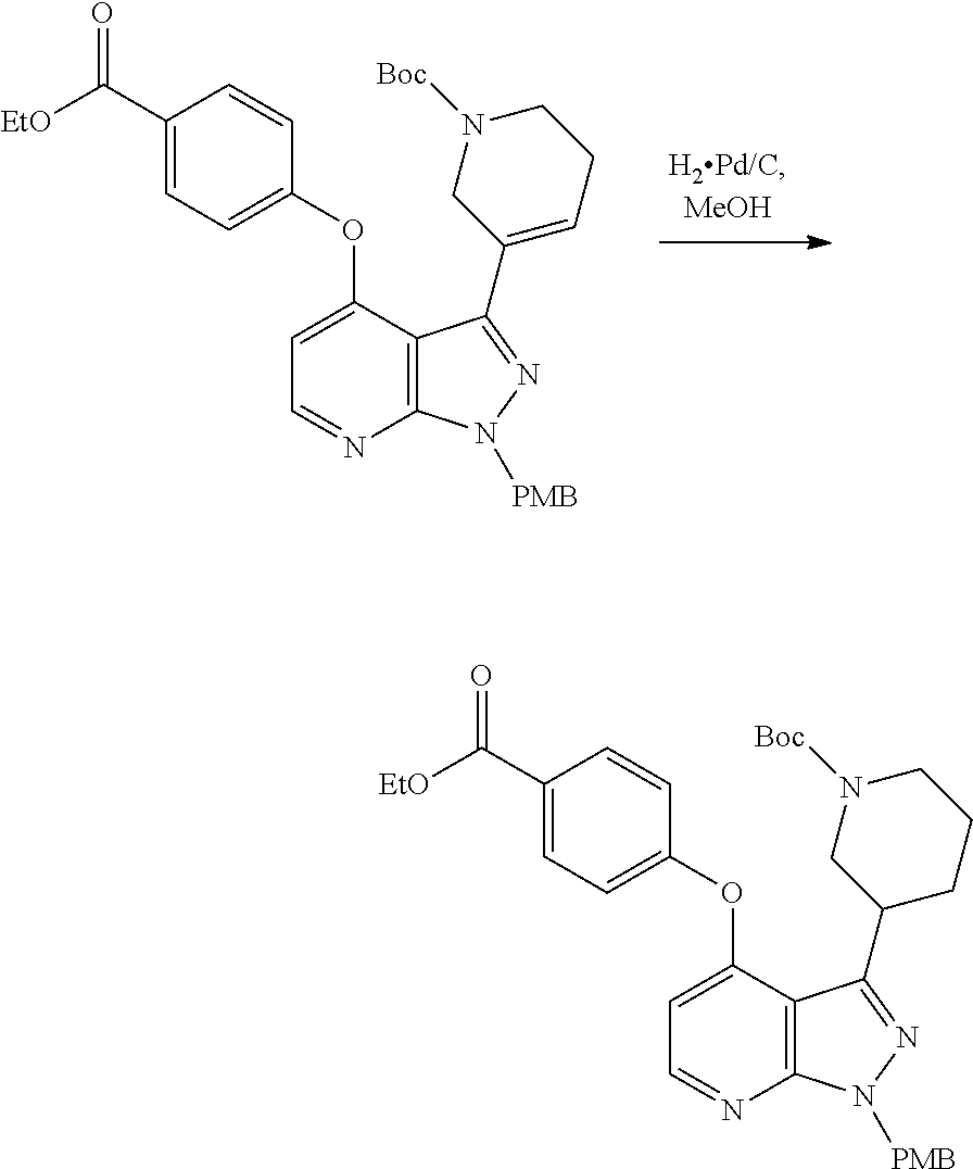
C1(C([EtO])=O)=CC=C(OC2=CC=NC3=C2C(C2=CCCN([Boc])C2)=NN3[PMB])C=C1.C1(C([EtO])=O)=CC=C(OC2=CC=NC3=C2C(C2CCCN([Boc])C2)=NN3[PMB])C=C1
